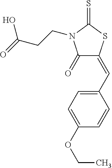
C1(=O)C(=CC2=CC=C(OCC)C=C2)SC(=S)N1CCC(=O)O
